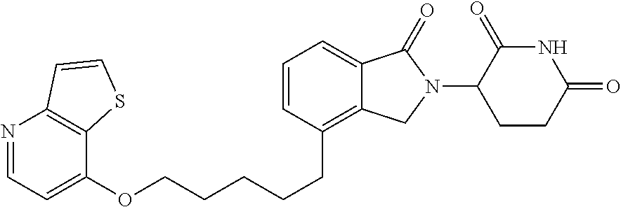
C1=CC(CCCCCOC2=CC=NC3=C2SC=C3)=C2C(=C1)C(=O)N(C1C(=O)NC(=O)CC1)C2
